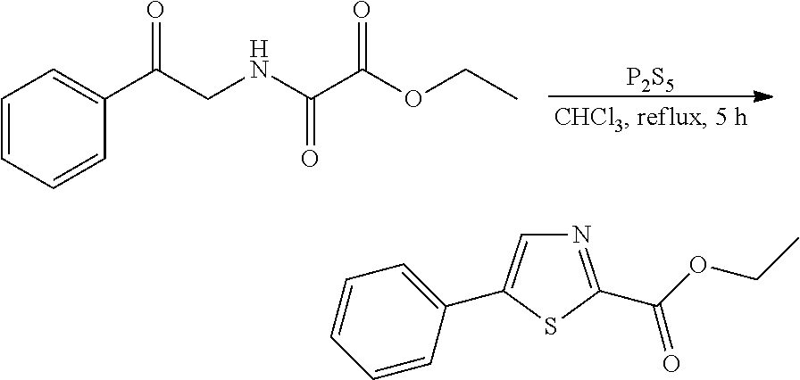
C1=CC=CC(C(CNC(C(OCC)=O)=O)=O)=C1.[P2S5].N1=C(C(OCC)=O)SC(C2=CC=CC=C2)=C1
